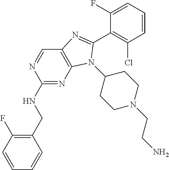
C1(CNC2=NC3=C(C=N2)N=C(C2=C(Cl)C=CC=C2F)N3C2CCN(CCN)CC2)=C(F)C=CC=C1
